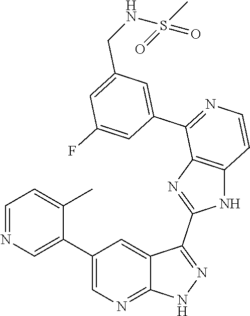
C1(C2=CN=CC=C2C)=CN=C2C(=C1)C(C1=NC3=C(N1)C=CN=C3C1=CC(CNS(C)(=O)=O)=CC(F)=C1)=NN2
